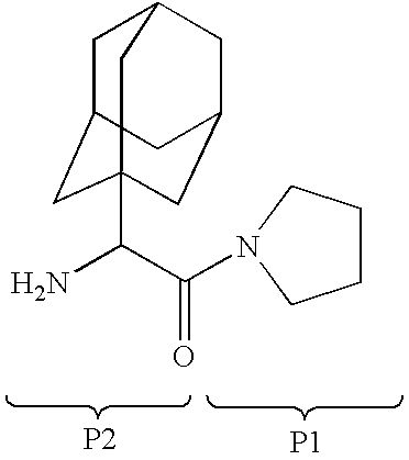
NC(C(=O)N1CCCC1)C12CC3CC(CC(C1)C3)C2.[P2].[P1]
